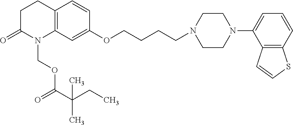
C12=C(C=C(OCCCCN3CCN(C4=CC=CC5=C4C=CS5)CC3)C=C1)N(COC(=O)C(CC)(C)C)C(=O)CC2
